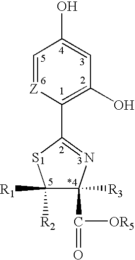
C1([R1])([R2])C(C([OR5])=O)([R3])N=C(C2=C(O)C=C(O)C=[Z]2)S1
